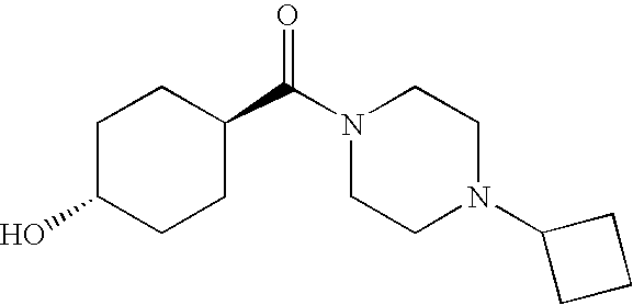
C1C(O)CCC(C(N2CCN(C3CCC3)CC2)=O)C1
